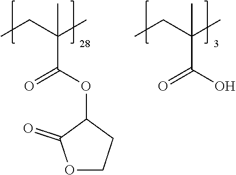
C(C(C)(C(O)=O)C)C.C(C(C)(C(OC1C(=O)OCC1)=O)C)C
